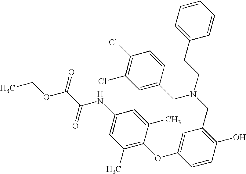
C1(NC(C(OCC)=O)=O)=CC(C)=C(OC2=CC(CN(CCC3=CC=CC=C3)CC3=CC(Cl)=C(Cl)C=C3)=C(O)C=C2)C(C)=C1
